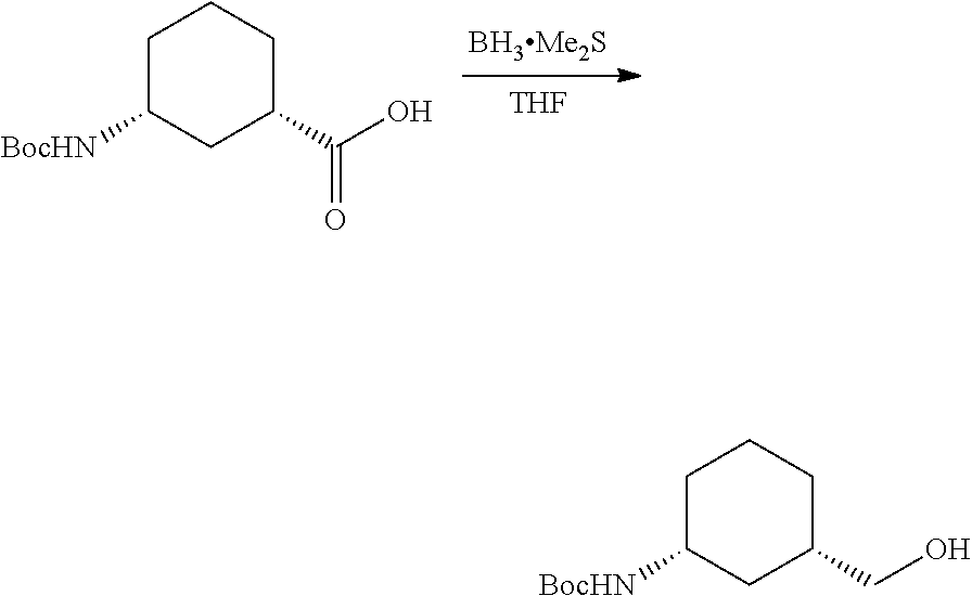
[THF].C1C([BocHN])CC(C(O)=O)CC1.C1C([BocHN])CC(CO)CC1
